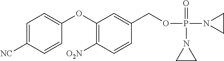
C1(OC2=CC=C([NC])C=C2)=C([O2N])C=CC(COP(N2CC2)(=O)N2CC2)=C1
